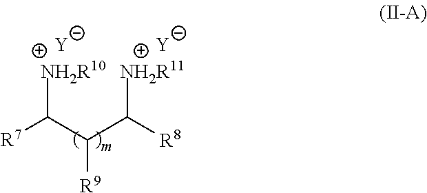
[R7]C(C(C([R8])[NH2R11])[R9])[NH2R10].[Y].[Y]
